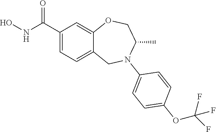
C1(C(NO)=O)=CC=C2C(=C1)OCC(C)N(C1=CC=C(OC(F)(F)F)C=C1)C2
